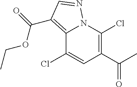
C12=C(C(=O)OCC)C=NN1C(Cl)=C(C(C)=O)C=C2Cl
